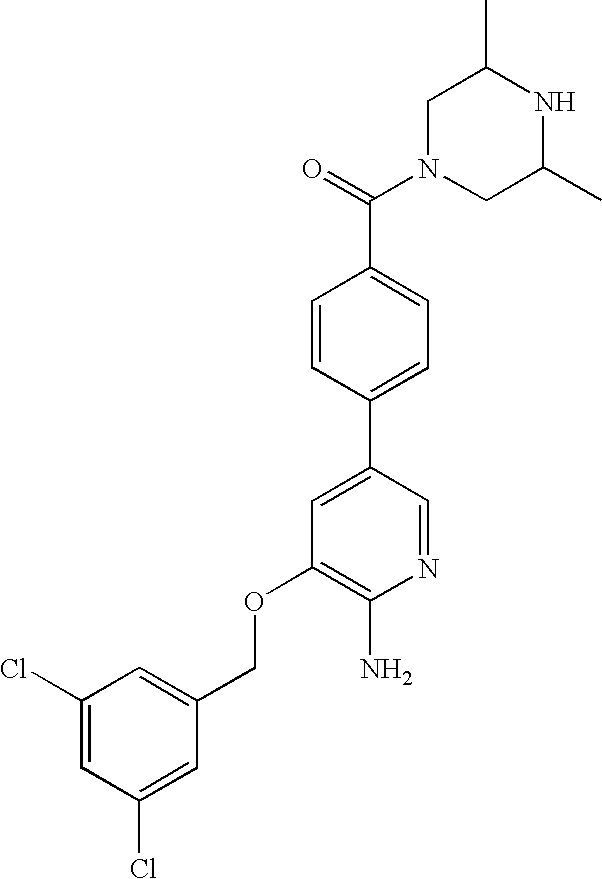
C1N(C(=O)C2=CC=C(C3=CC(OCC4=CC(Cl)=CC(Cl)=C4)=C(N)N=C3)C=C2)CC(C)NC1C
